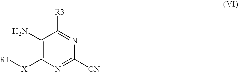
C1(N)=C([X][R1])N=C([CN])N=C1[R3]
